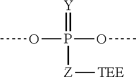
COP(OC)(=[Y])[Z][TEE]
